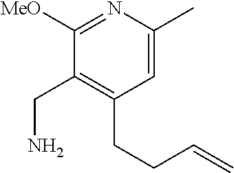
N1=C([MeO])C(CN)=C(CCC=C)C=C1C
